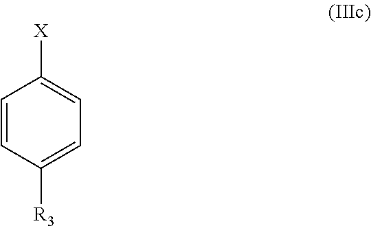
C1=CC([R3])=CC=C1[X]
